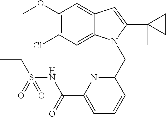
C1(OC)=C(Cl)C=C2C(=C1)C=C(C1(C)CC1)N2CC1=NC(C(NS(CC)(=O)=O)=O)=CC=C1
